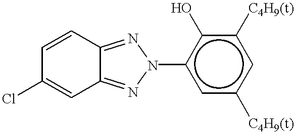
C1=CC2=NN(c3cc([C4H9(t)])cc([C4H9(t)])c3O)N=C2C=C1Cl
